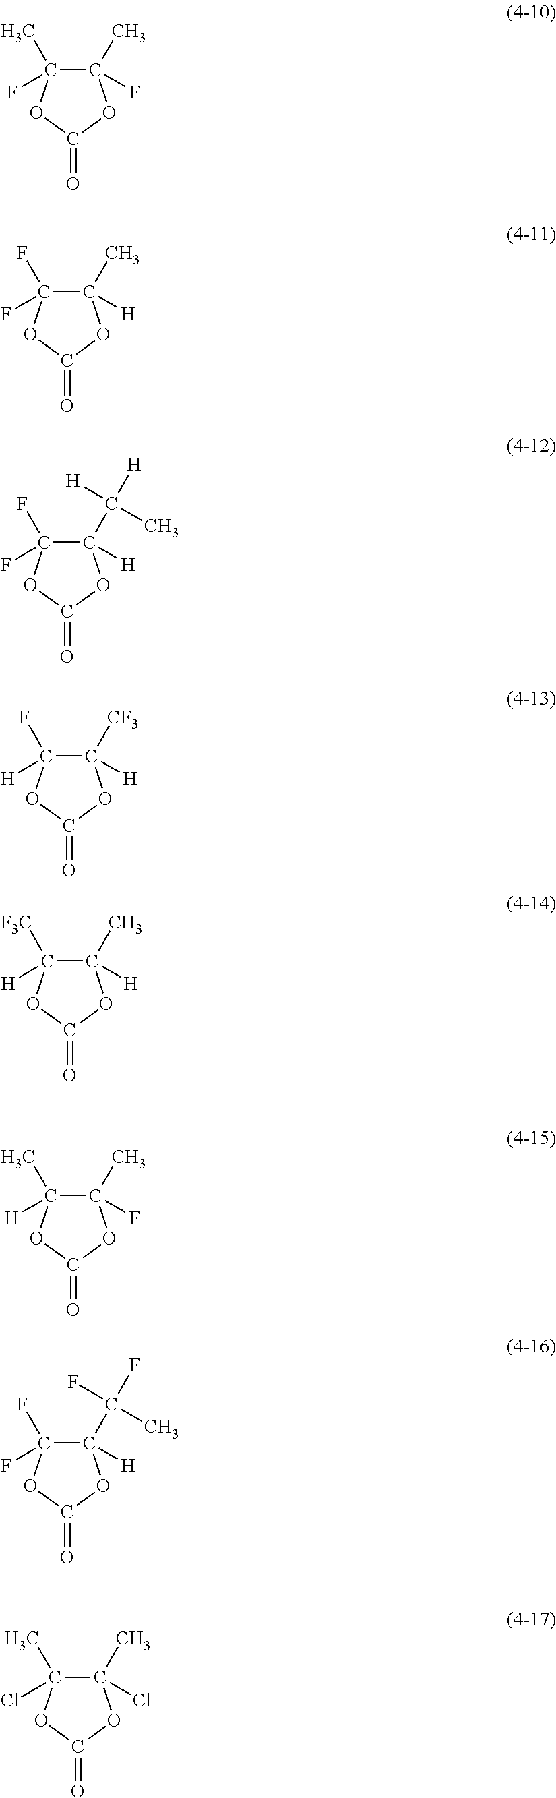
C1(C)(F)C(F)(C)OC(=O)O1.C1(C)([H])C(F)(F)OC(=O)O1.C1(C([H])(C)[H])([H])C(F)(F)OC(=O)O1.C1([CF3])([H])C([H])(F)OC(=O)O1.C1(C)([H])C([H])([F3C])OC(=O)O1.C1(C)(F)C([H])(C)OC(=O)O1.C1(C(F)(C)F)([H])C(F)(F)OC(=O)O1.C1(C)(Cl)C(Cl)(C)OC(=O)O1
